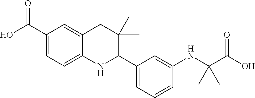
C1(C(O)=O)=CC=C2C(=C1)CC(C)(C)C(C1=CC=CC(NC(C(O)=O)(C)C)=C1)N2
